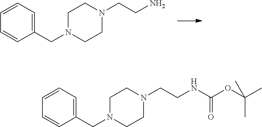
C1(CN2CCN(CCN)CC2)=CC=CC=C1.C1(CN2CCN(CCNC(OC(C)(C)C)=O)CC2)=CC=CC=C1
